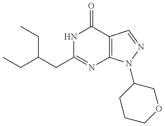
C(C1=NC2=C(C(=O)N1)C=NN2C1CCCOC1)C(CC)CC
